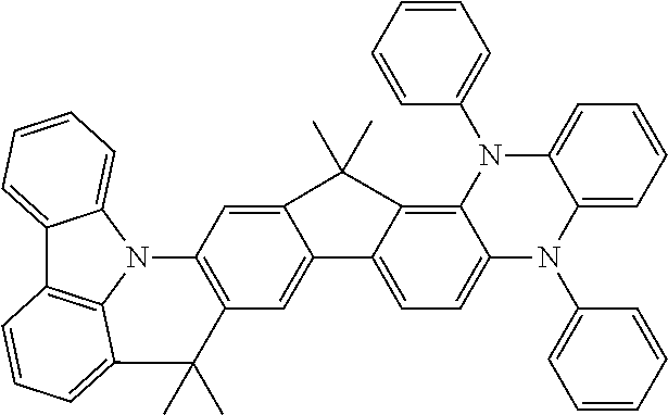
C12=CC=CC=C1N1C3=C2C=CC=C3C(C)(C)C2=C1C=C1C(=C2)C2=CC=C3C(=C2C1(C)C)N(C1=CC=CC=C1)C1=CC=CC=C1N3C1=CC=CC=C1
